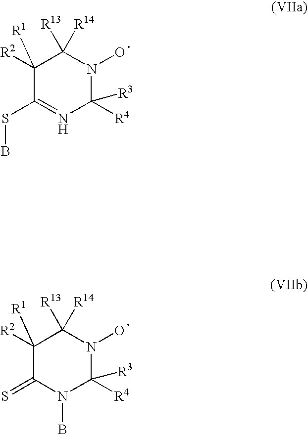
C1([R2])([R1])C(SB)=NC([R4])([R3])N(O)C1([R13])[R14].C1([R2])([R1])C(=S)N(B)C([R4])([R3])N(O)C1([R13])[R14]
